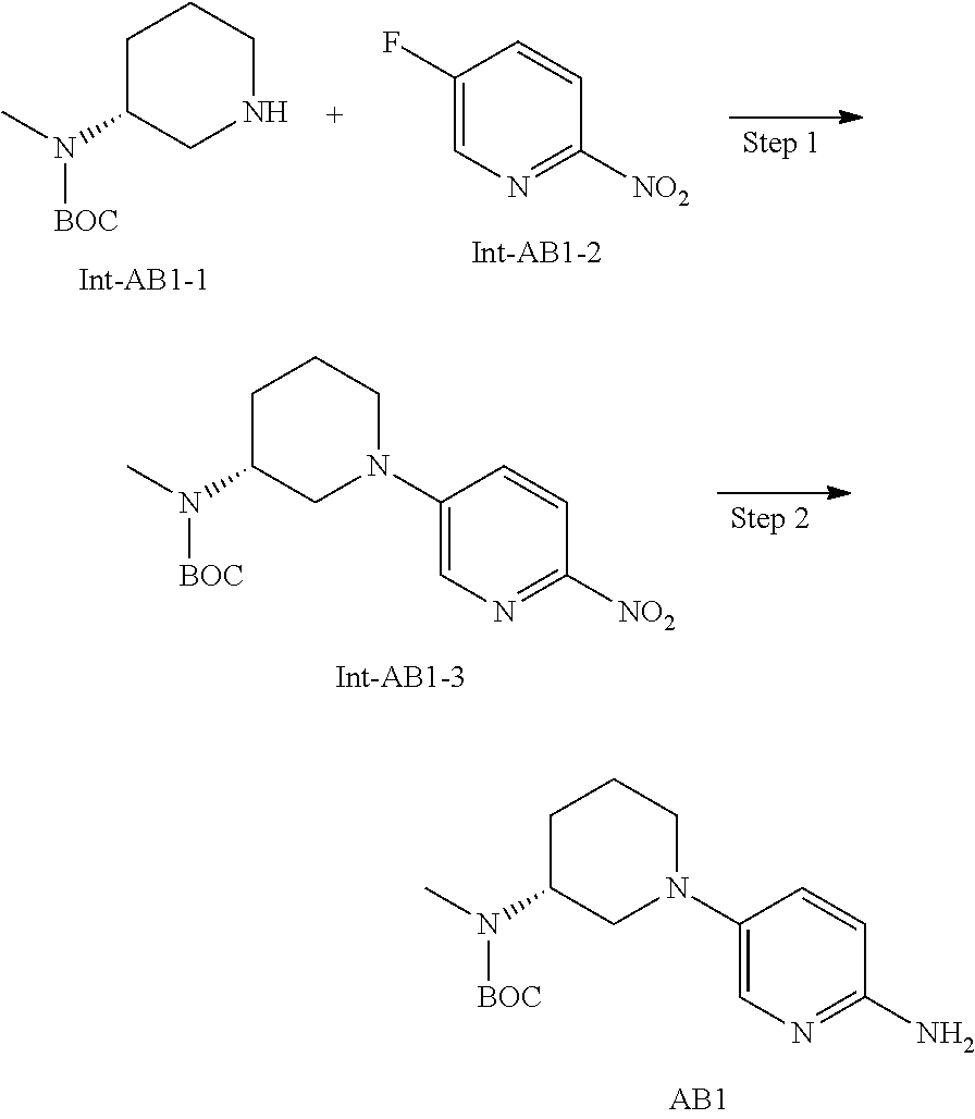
C1C(N(C)[BOC])CNCC1.C1=C(F)C=CC([NO2])=N1.C1=C(N2CC(N(C)[BOC])CCC2)C=CC([NO2])=N1.C1=C(N2CC(N(C)[BOC])CCC2)C=CC(N)=N1
